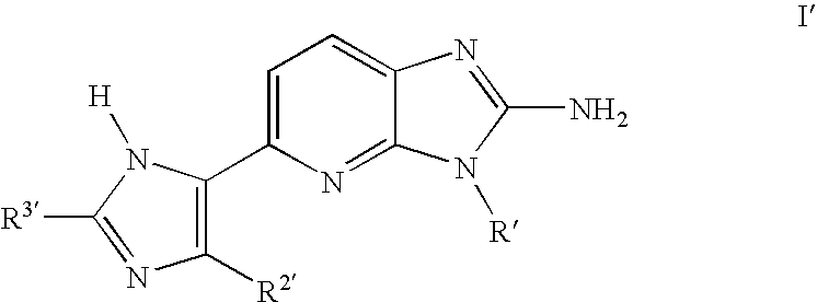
C1=C(C2=C([R2])N=C([R3])N2[H])N=C2C(=C1)N=C(N)N2[R]
